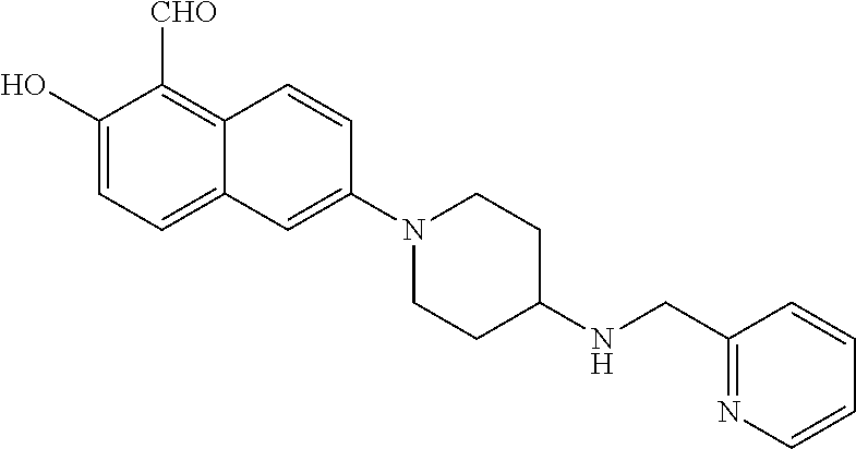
C1(O)=CC=C2C(=C1[CHO])C=CC(N1CCC(NCC3=NC=CC=C3)CC1)=C2
